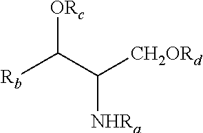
[ORc]C(C([CH2ORd])[NHRa])[Rb]
